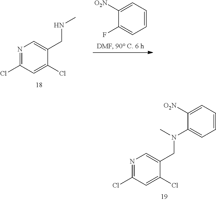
N1=C(Cl)C=C(Cl)C(CNC)=C1.C1=CC=C([O2N])C(F)=C1.N1=C(Cl)C=C(Cl)C(CN(C2=CC=CC=C2[O2N])C)=C1
